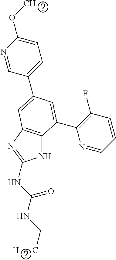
N1C2=C(N=C1NC(NC[H      C])=O)C=C(C1=CC=C(OC)N=C1)C=C2C1=C(F)C=CC=N1
